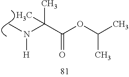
C(C(OC(C)C)=O)(C)(N([H])C)C
